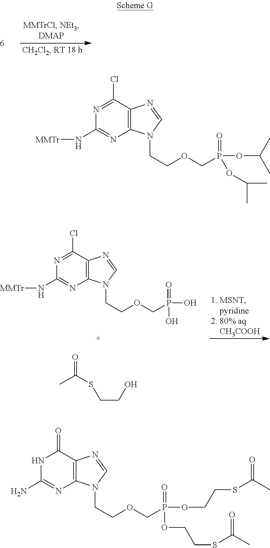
N1=C(Cl)C2=C(N=C1N[MMTr])N(CCOCP(O)(=O)O)C=N2.CC(SCCO)=O.N1=C(Cl)C2=C(N=C1N[MMTr])N(CCOCP(OC(C)C)(=O)OC(C)C)C=N2.N1C(N)=NC2=C(C1=O)N=CN2CCOCP(OCCSC(C)=O)(=O)OCCSC(C)=O
